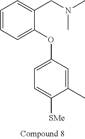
C1=CC=C(OC2=CC=C([SMe])C(C)=C2)C(CN(C)C)=C1
